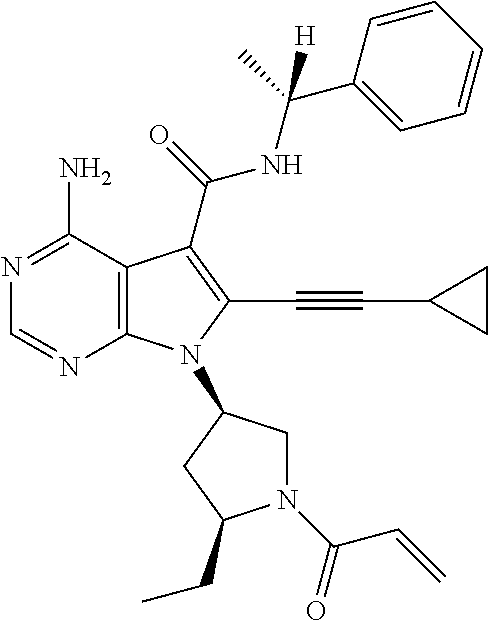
N1=C(N)C2=C(N=C1)N(C1CN(C(C=C)=O)C(CC)C1)C(C#CC1CC1)=C2C(=O)NC(C)(C1=CC=CC=C1)[H]
